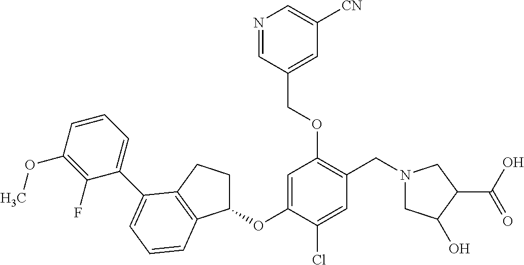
C1=C(OC2CCC3=C2C=CC=C3C2=CC=CC(OC)=C2F)C(Cl)=CC(CN2CC(O)C(C(=O)O)C2)=C1OCC1=CC([CN])=CN=C1
